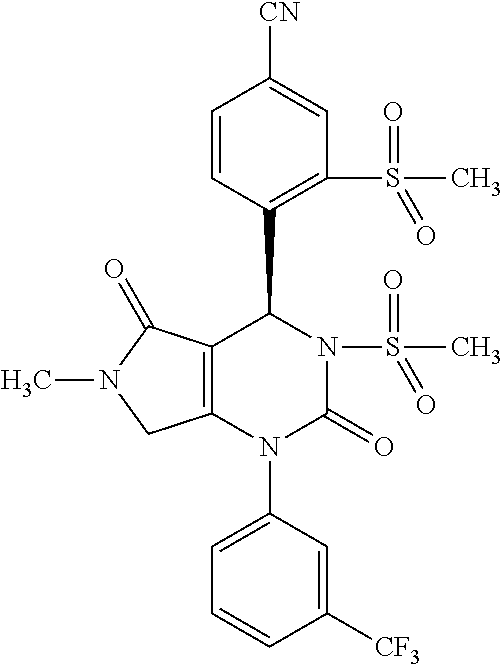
C12=C(N(C3=CC=CC([CF3])=C3)C(=O)N(S(=O)(=O)C)C1C1=C(S(=O)(=O)C)C=C([CN])C=C1)CN(C)C2=O
